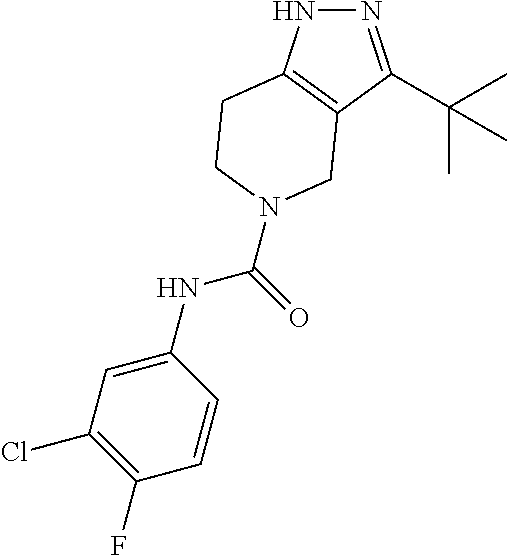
N1=C(C(C)(C)C)C2=C(N1)CCN(C(NC1=CC(Cl)=C(F)C=C1)=O)C2
